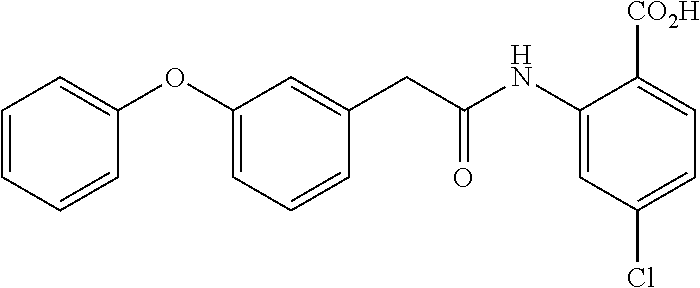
C1=CC=CC(OC2=CC=CC(CC(NC3=CC(Cl)=CC=C3[CO2H])=O)=C2)=C1
